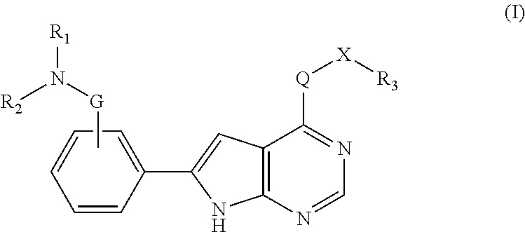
C1(C2=CC3=C(N2)N=CN=C3[Q][X][R3])=CC=CC=C1.C[G]N([R2])[R1]
